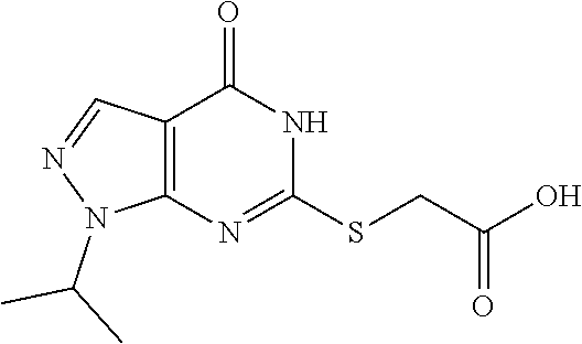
C12=C(N=C(SCC(O)=O)NC1=O)N(C(C)C)N=C2
